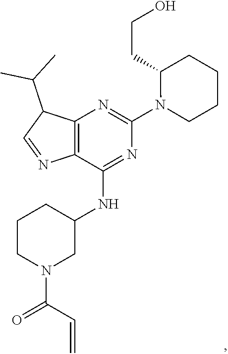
C12=C(C(NC3CCCN(C(C=C)=O)C3)=NC(N3CCCCC3CCO)=N1)N=CC2C(C)C
